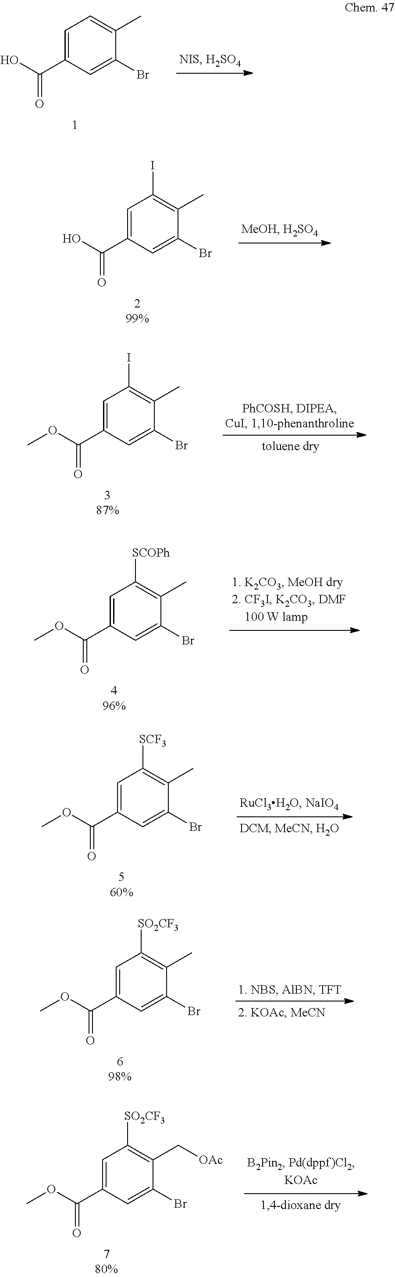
C1=C(C(O)=O)C=C(Br)C(C)=C1.C1=C(C(O)=O)C=C(Br)C(C)=C1I.C1=C(C(OC)=O)C=C(Br)C(C)=C1I.C1=C(C(OC)=O)C=C(Br)C(C)=C1[SCOPh].C1=C(C(OC)=O)C=C(Br)C(C)=C1[SCF3].C1=C(C(OC)=O)C=C(Br)C(C)=C1[SO2CF3].C1=C(C(OC)=O)C=C(Br)C(C[OAc])=C1[SO2CF3]
